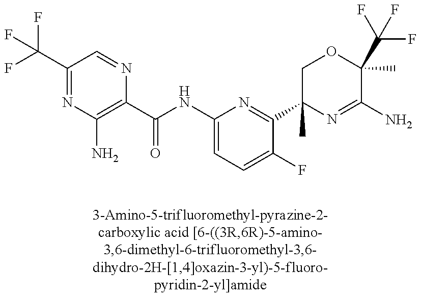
C1(C(F)(F)F)=NC(N)=C(C(NC2=CC=C(F)C(C3(C)N=C(N)C(C)(C(F)(F)F)OC3)=N2)=O)N=C1
